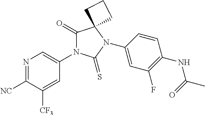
N1=C([NC])C([CF3])=CC(N2C(=O)C3(N(C4=CC(F)=C(NC(=O)C)C=C4)C2=S)CCC3)=C1
